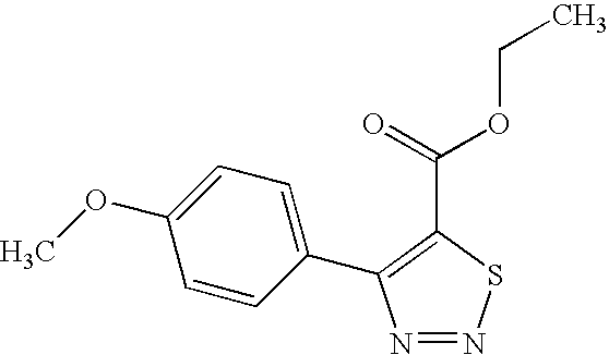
C1=CC(C2=C(C(=O)OCC)SN=N2)=CC=C1OC
